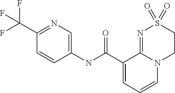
C1(NC(C2=CC=CN3C2=NS(=O)(=O)CC3)=O)=CN=C(C(F)(F)F)C=C1
